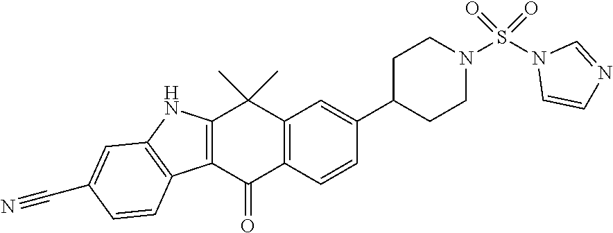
C12=C(C(=O)C3=C(C1(C)C)C=C(C1CCN(S(N4C=CN=C4)(=O)=O)CC1)C=C3)C1=C(N2)C=C(C#N)C=C1
